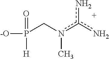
[-O]P(Cn(c(n)n)C)(=O)[H]
